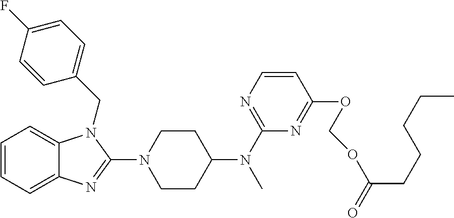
C1=CC=C2C(=C1)N(CC1=CC=C(F)C=C1)C(N1CCC(N(C3=NC=CC(OCOC(CCCCC)=O)=N3)C)CC1)=N2
